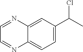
C1=NC2=CC=C(C(Cl)C)C=C2N=C1
